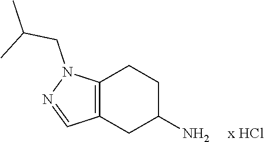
C12=C(CC(N)CC1)C=NN2CC(C)C.[x HCl]
